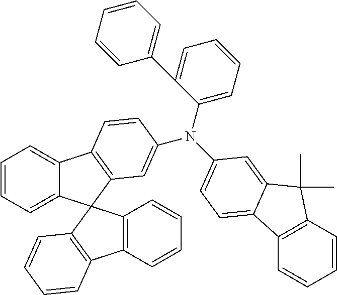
C12=CC=CC=C1C1(C3=C2C=CC(N(C2=CC=CC=C2C2=CC=CC=C2)C2=CC=C4C5=C(C=CC=C5)C(C)(C)C4=C2)=C3)C2=C(C3=C1C=CC=C3)C=CC=C2
